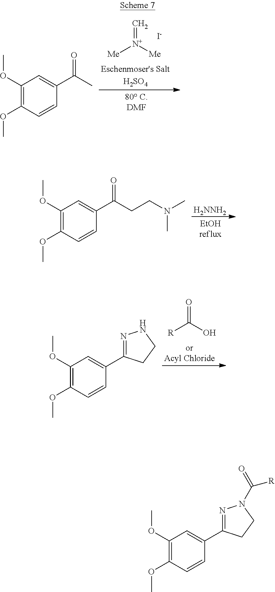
C1(OC)=C(OC)C=CC(C(C)=O)=C1.[Me][N+]([Me])=C.[I-].C1(OC)=C(OC)C=CC(C(CCN(C)C)=O)=C1.[H2NNH2].C1(OC)=C(OC)C=CC(C2=NNCC2)=C1.[R]C(O)=O.C1(OC)=C(OC)C=CC(C2=NN(C([R])=O)CC2)=C1
